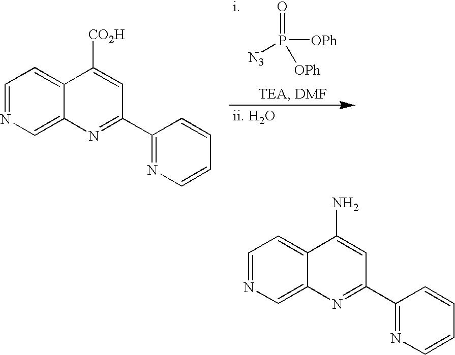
O=P([N3])([OPh])[OPh].[i].[ii. H2O].C1=NC=C2C(=C1)C([CO2H])=CC(C1=NC=CC=C1)=N2.C1=NC=C2C(=C1)C(N)=CC(C1=NC=CC=C1)=N2
